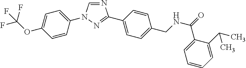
N1=CN(C2=CC=C(OC(F)(F)F)C=C2)N=C1C1=CC=C(CNC(=O)C2=CC=CC=C2C(C)C)C=C1
